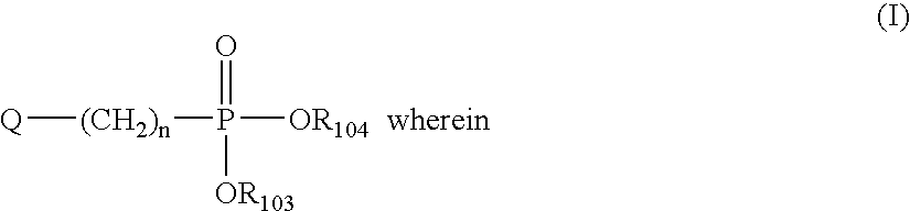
[Q][(CH2)n]P(=O)([OR103])[OR104]
